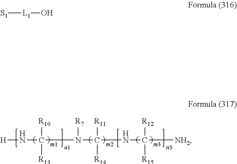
[H]NC(N(C(NC([NH2])([R12])[R15])([R11])[R14])[R7])([R10])[R13].[S1][L1]O
